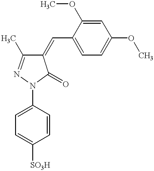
C1=C(N2C(=O)C(=CC3=CC=C(OC)C=C3OC)C(C)=N2)C=CC([SO3H])=C1
